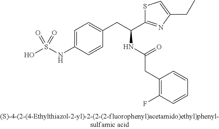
OS(NC1=CC=C(CC(C2=NC(CC)=CS2)NC(CC2=C(F)C=CC=C2)=O)C=C1)(=O)=O
